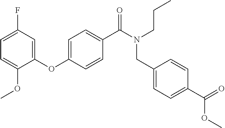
C1=C(F)C=C(OC2=CC=C(C(N(CCC)CC3=CC=C(C(=O)OC)C=C3)=O)C=C2)C(OC)=C1
